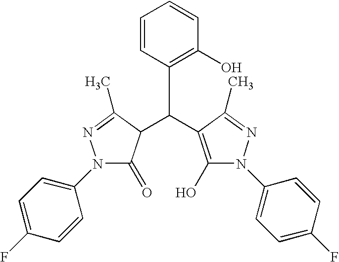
N1(C2=CC=C(F)C=C2)C(=O)C(C(C2=C(O)C=CC=C2)C2=C(O)N(C3=CC=C(F)C=C3)N=C2C)C(C)=N1
